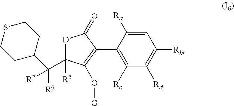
C1=C([Ra])C(C2=C(O[G])C([R5])(C([R6])([R7])C3CCSCC3)[D]C2=O)=C([Rc])C([Rd])=C1[Rb]
